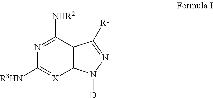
N1=C([NHR2])C2=C([X]=C1[R3HN])N([D])N=C2[R1]
